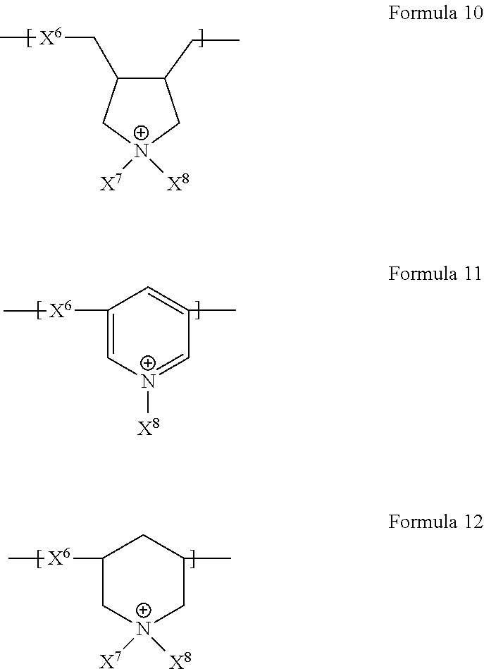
C[X6]CC1C(CC)C[N+]([X8])([X7])C1.C1([X6]C)=C[N+]([X8])=CC(C)=C1.C1([X6]C)C[N+]([X7])([X8])CC(C)C1
